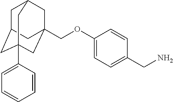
C1C2CC3(C4=CC=CC=C4)CC(COC4=CC=C(CN)C=C4)(CC1C3)C2
